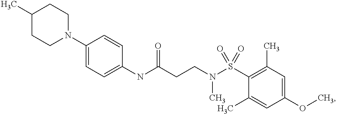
C1(NC(CCN(S(C2=C(C)C=C(OC)C=C2C)(=O)=O)C)=O)=CC=C(N2CCC(C)CC2)C=C1
